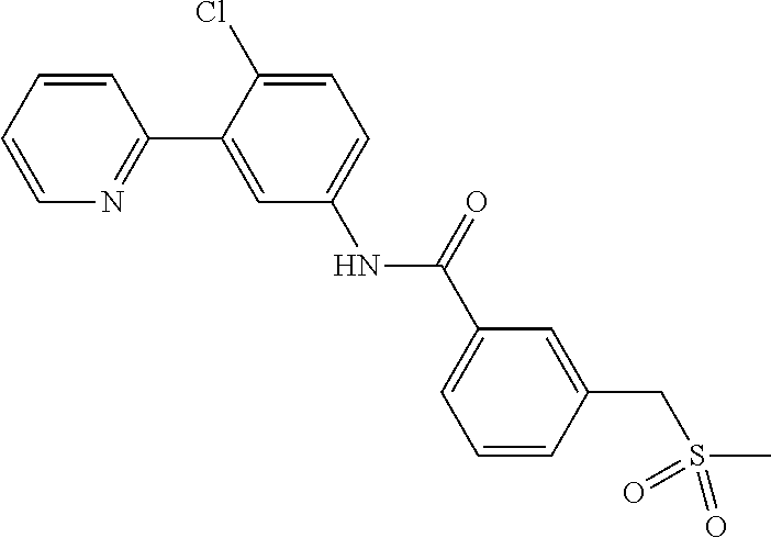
C1(C2=CC(NC(C3=CC=CC(CS(C)(=O)=O)=C3)=O)=CC=C2Cl)=NC=CC=C1
